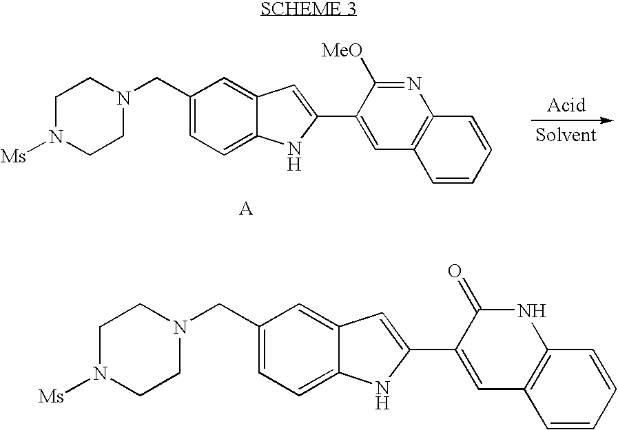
C1N([Ms])CCN(CC2=CC=C3C(=C2)C=C(C2=CC4=C(N=C2[MeO])C=CC=C4)N3)C1.C1N([Ms])CCN(CC2=CC=C3C(=C2)C=C(C2=CC4=C(NC2=O)C=CC=C4)N3)C1
